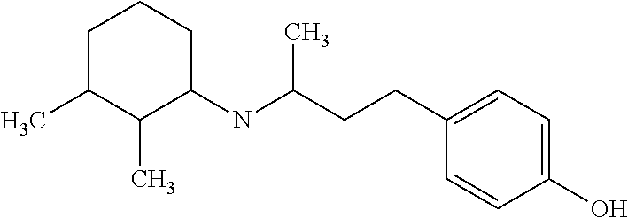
C1C(C)C(C)C(NC(C)CCC2=CC=C(O)C=C2)CC1
